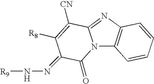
N12C3=C(N=C1C([CN])=C([R8])C(=NN[R9])C2=O)C=CC=C3
